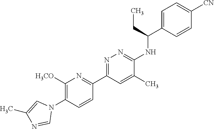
C1([H3CO])=C(N2C=C(C)N=C2)C=CC(C2=NN=C(NC(C3=CC=C([CN])C=C3)CC)C(C)=C2)=N1
